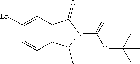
C12=C(C(=O)N(C(OC(C)(C)C)=O)C1C)C=C(Br)C=C2
